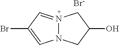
N12N(=CC(Br)=C1)CC(O)C2.[Br-]
